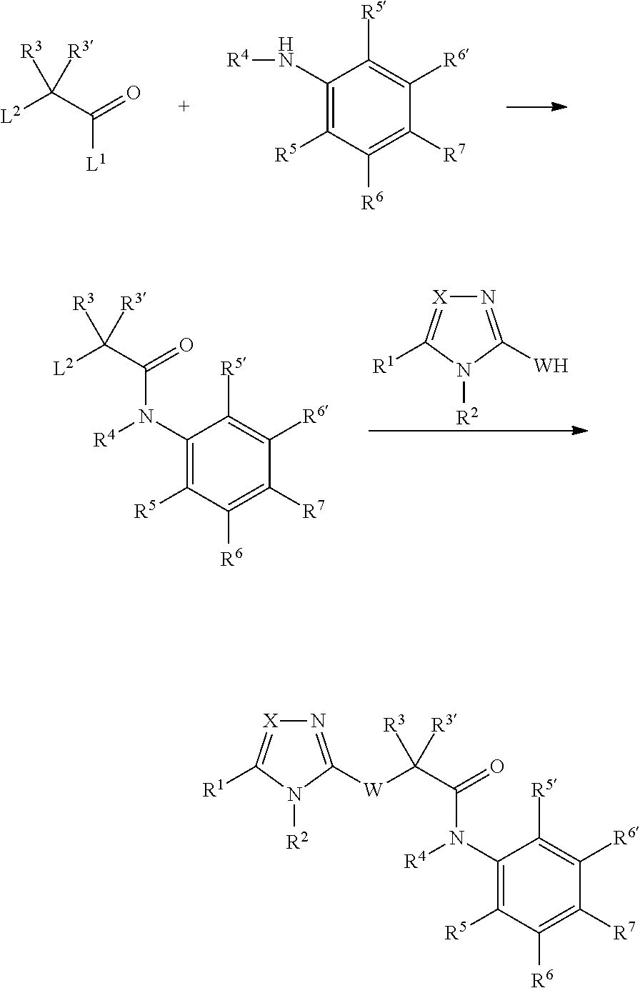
N1=C([W])N([R2])C([R1])=[X]1.C1(N([R4])C(C([L2])([R3])[R3])=O)=C([R5])C([R6])=C([R7])C([R6])=C1[R5].[L2]C(C([L1])=O)([R3])[R3].C1(N[R4])=C([R5])C([R6])=C([R7])C([R6])=C1[R5].C1(N([R4])C(C([R3])([R3])[W]C2=N[X]=C([R1])N2[R2])=O)=C([R5])C([R6])=C([R7])C([R6])=C1[R5]
